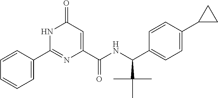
C1(C2=NC(C(NC(C3=CC=C(C4CC4)C=C3)C(C)(C)C)=O)=CC(=O)N2)=CC=CC=C1
